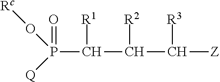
P(C(C(C([Z])[R3])[R2])[R1])(=O)(O[Rc])[Q]
